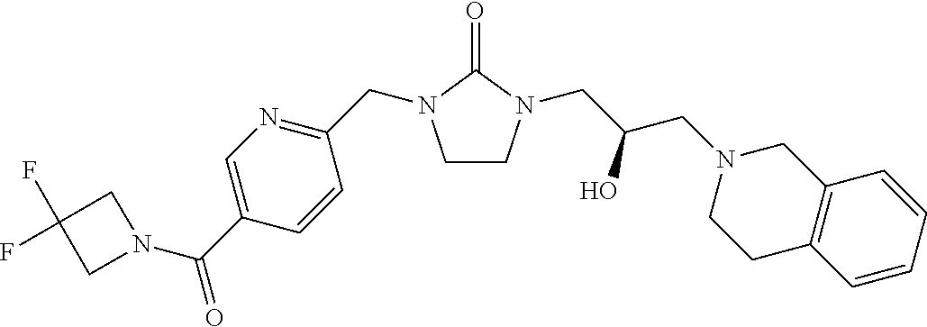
C1CN(CC(CN2CCC3=C(C2)C=CC=C3)O)C(=O)N1CC1=NC=C(C(=O)N2CC(F)(F)C2)C=C1
